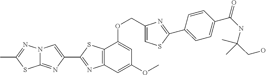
C12=NC(C3=NC4=C(S3)C(OCC3=CSC(C5=CC=C(C(NC(CO)(C)C)=O)C=C5)=N3)=CC(OC)=C4)=CN1N=C(C)S2
